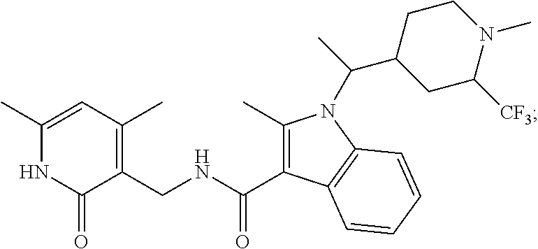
C1(C)=CC(C)=C(CNC(C2=C(C)N(C(C)C3CC([CF3])N(C)CC3)C3=C2C=CC=C3)=O)C(=O)N1
